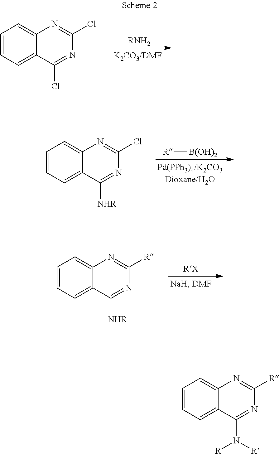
[RNH2].C1=CC=C2C(=C1)N=C(Cl)N=C2Cl.C1=CC=C2C(=C1)N=C(Cl)N=C2[NHR].[R][B(OH)2].C1=CC=C2C(=C1)N=C([R])N=C2[NHR].C1=CC=C2C(=C1)N=C([R])N=C2N([R])[R]
